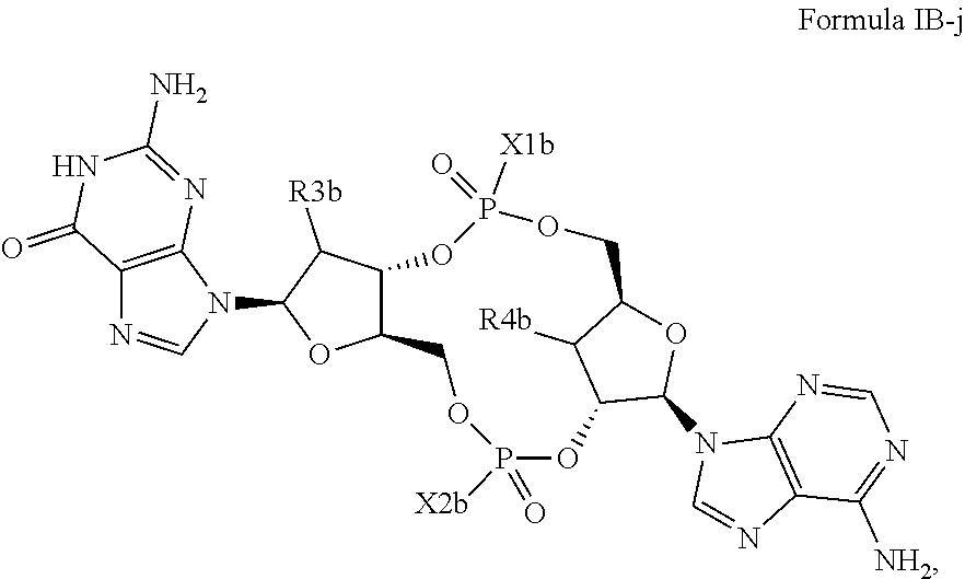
C12=C(N(C3OC4C(C3[R3b])OP([X1b])(=O)OCC3OC(N5C=NC6=C5N=CN=C6[NH2])C(OP(=O)([X2b])OC4)C3[R4b])C=N1)N=C(N)NC2=O
